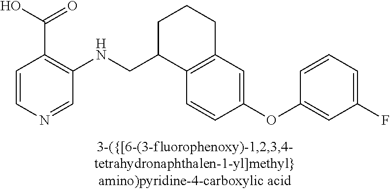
C1=CN=CC(NCC2C3=C(CCC2)C=C(OC2=CC(F)=CC=C2)C=C3)=C1C(O)=O
